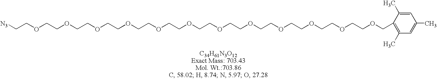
C(COCCOCCOCCOCCOCCOCCOCCOCCOCCOCCOCCOCC1=C(C)C=C(C)C=C1C)[N3]
